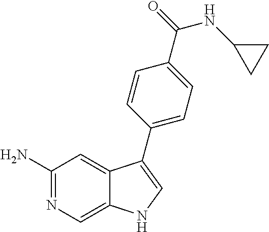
C1(N)=NC=C2C(=C1)C(C1=CC=C(C(=O)NC3CC3)C=C1)=CN2
